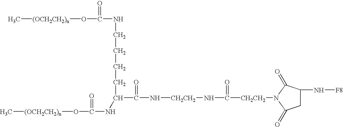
[(OCH2CH2)n](C)OC(NCCCCC(C(N[CH2CH2]NC([CH2CH2]N1C(=O)C(N[F8])CC1=O)=O)=O)NC(=O)O[(OCH2CH2)n]C)=O
